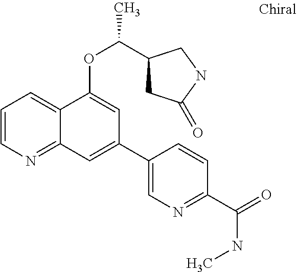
C1=CN=C2C(=C1)C(OC(C1CC(=O)NC1)C)=CC(C1=CN=C(C(=O)NC)C=C1)=C2
